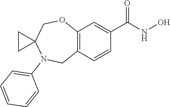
C12=C(C=CC(C(NO)=O)=C1)CN(C1=CC=CC=C1)C1(CO2)CC1
